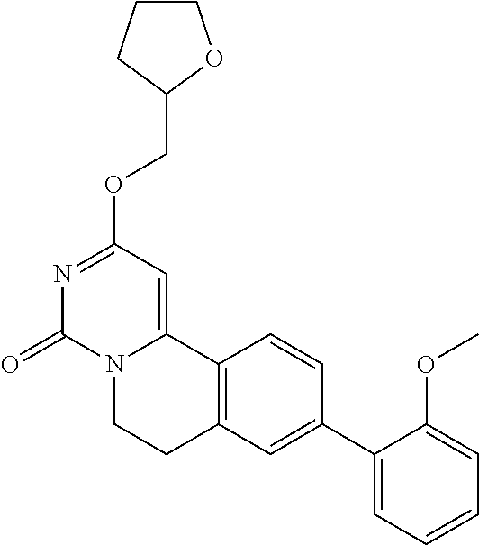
N1=C(OCC2OCCC2)C=C2N(C1=O)CCC1=C2C=CC(C2=CC=CC=C2OC)=C1
